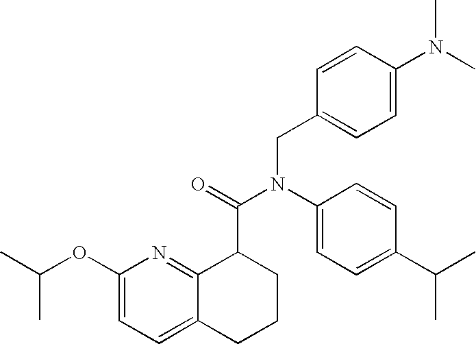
C1(OC(C)C)=CC=C2C(=N1)C(C(=O)N(C1=CC=C(C(C)C)C=C1)CC1=CC=C(N(C)C)C=C1)CCC2
